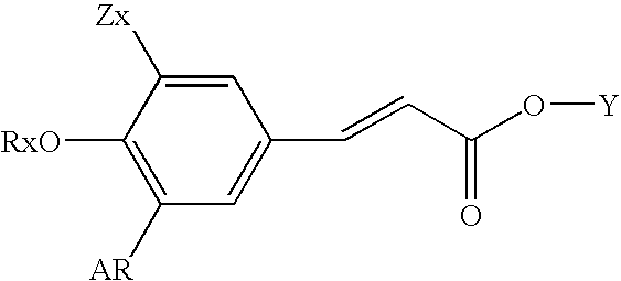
C1=C([Zx])C([RxO])=C([AR])C=C1C=CC(O[Y])=O
